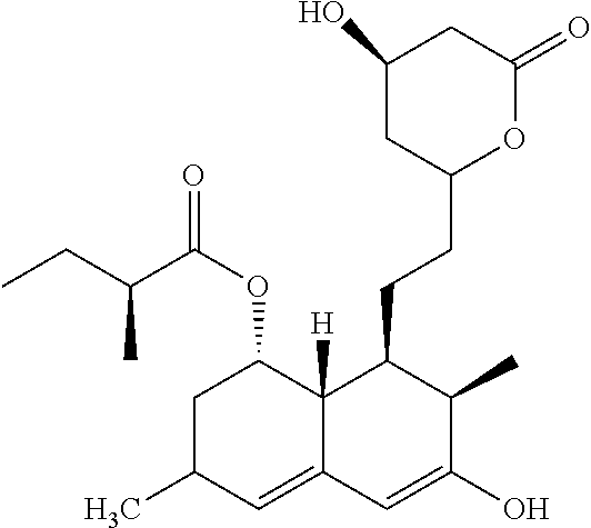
C1(O)CC(CCC2C3([H])C(OC(C(C)CC)=O)CC(C)C=C3C=C(O)C2C)OC(=O)C1
